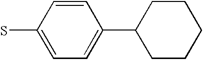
C1=CC(S)=CC=C1C1CCCCC1
